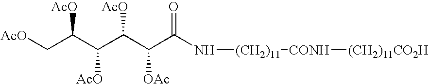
[AcO]CC(C(C(C(C(N[(CH2)11][CONH][(CH2)11CO2H])=O)[OAc])[AcO])[AcO])[AcO]
